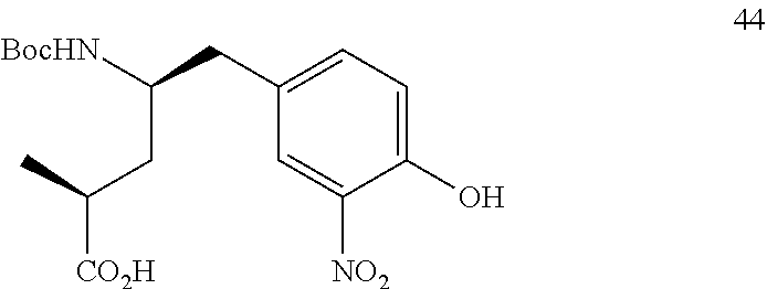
C1(O)=CC=C(CC([BocHN])CC(C)[CO2H])C=C1[NO2]
